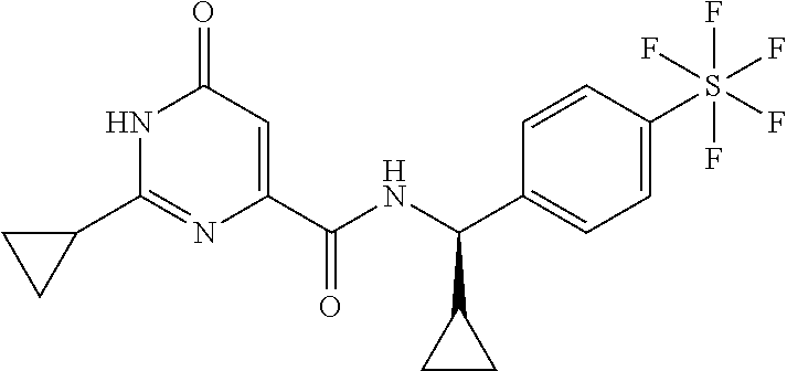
C1(C2=NC(C(=O)NC(C3CC3)C3=CC=C(S(F)(F)(F)(F)F)C=C3)=CC(=O)N2)CC1
